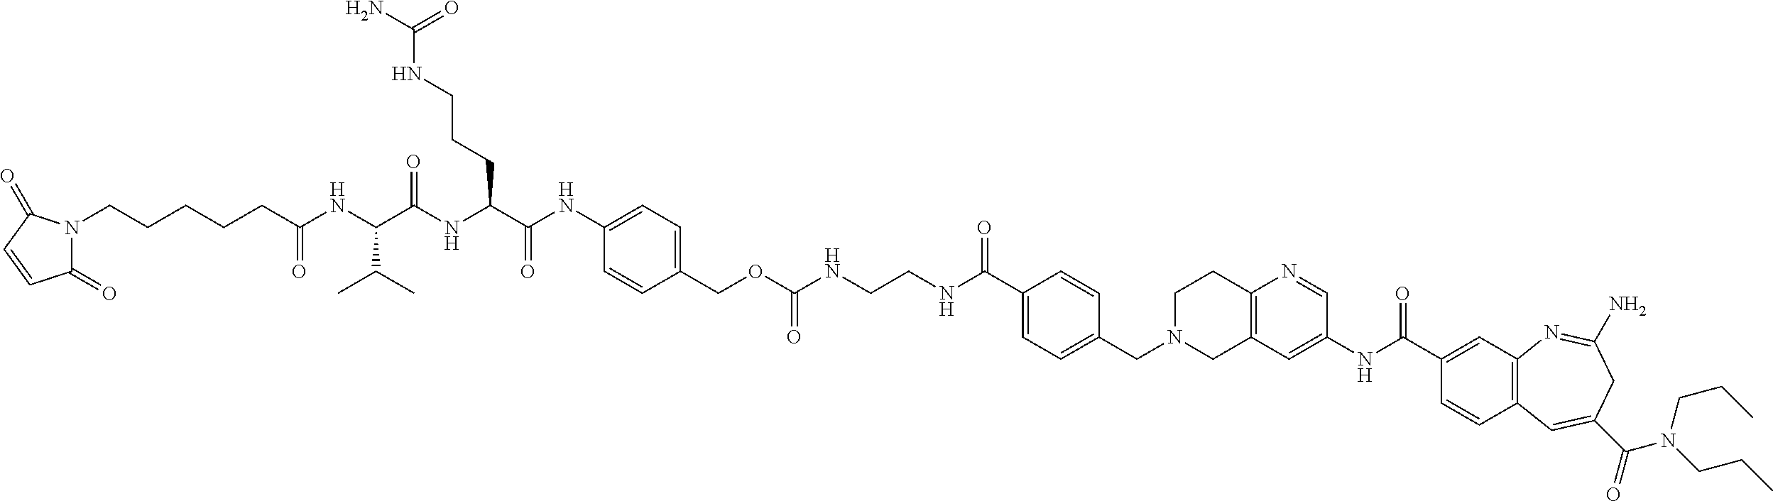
C12=C(N=CC(NC(C3=CC4=C(C=C3)C=C(C(=O)N(CCC)CCC)CC(N)=N4)=O)=C1)CCN(CC1=CC=C(C(NCCNC(OCC3=CC=C(NC(C(NC(C(NC(CCCCCN4C(=O)C=CC4=O)=O)C(C)C)=O)CCCNC(N)=O)=O)C=C3)=O)=O)C=C1)C2
